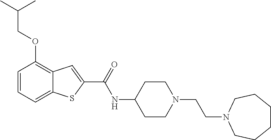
C1=CC=C2C(=C1OCC(C)C)C=C(C(=O)NC1CCN(CCN3CCCCCC3)CC1)S2
